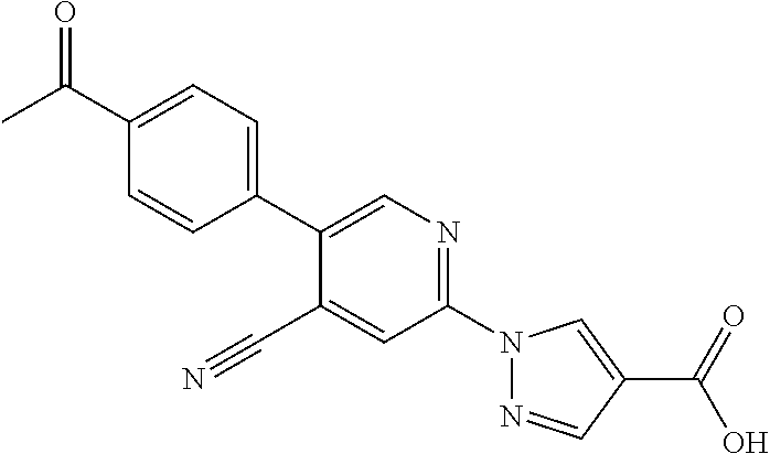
C1(C#N)=CC(N2N=CC(C(O)=O)=C2)=NC=C1C1=CC=C(C(C)=O)C=C1
